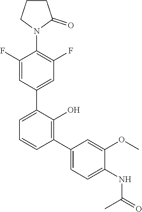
C1(F)=CC(C2=CC=CC(C3=CC=C(NC(=O)C)C(OC)=C3)=C2O)=CC(F)=C1N1C(=O)CCC1
